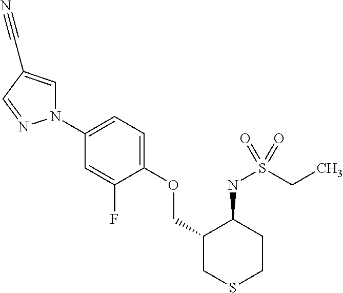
N1(C2=CC=C(OCC3CSCCC3NS(CC)(=O)=O)C(F)=C2)C=C(C#N)C=N1
